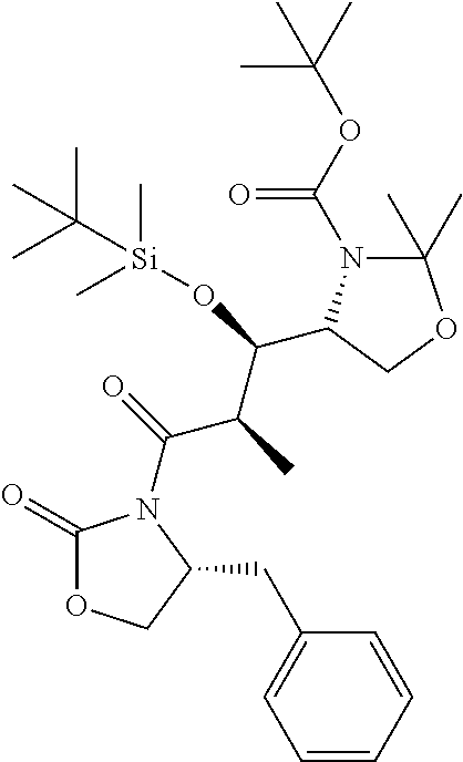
C1=CC=CC(CC2COC(=O)N2C(C(C(O[Si](C)(C)C(C)(C)C)C2N(C(OC(C)(C)C)=O)C(C)(C)OC2)C)=O)=C1
